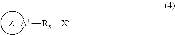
[X-].[A+][Rn]
